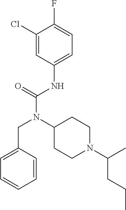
C1=C(CN(C(NC2=CC=C(F)C(Cl)=C2)=O)C2CCN(C(CCC)C)CC2)C=CC=C1
